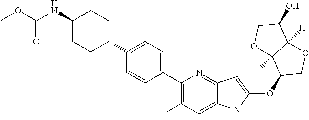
C1(C2=CC=C(C3=C(F)C=C4C(=N3)C=C(OC3COC5([H])C3([H])OCC5O)N4)C=C2)CCC(NC(OC)=O)CC1
